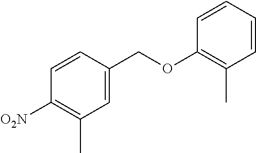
C1=C(COC2=C(C)C=CC=C2)C=CC([O2N])=C1C
